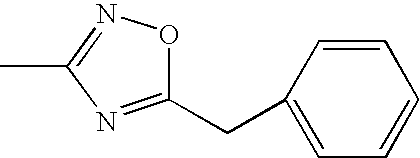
C1=CC(CC2=NC(C)=NO2)=CC=C1
